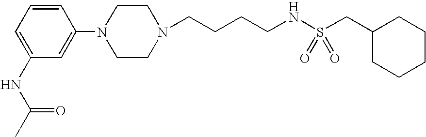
N1(CCCCNS(CC2CCCCC2)(=O)=O)CCN(C2=CC(NC(=O)C)=CC=C2)CC1
